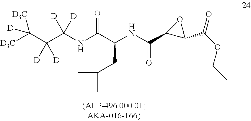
[D3C]C(C(C(NC(C(NC(C1C(C(OCC)=O)O1)=O)CC(C)C)=O)([D])[D])([D])[D])([D3C])[D]
